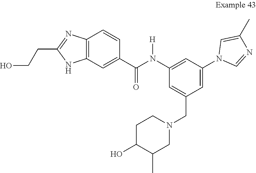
C1=C(CN2CCC(O)C(C)C2)C=C(N2C=NC(C)=C2)C=C1N(C(C1=CC2=C(C=C1)N=C(CCO)N2)=O)[H]
